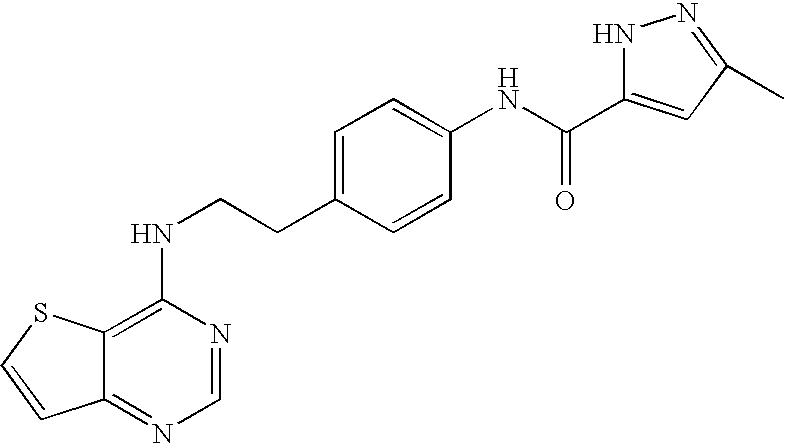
C12=C(NCCC3=CC=C(NC(=O)C4=CC(C)=NN4)C=C3)N=CN=C1C=CS2
